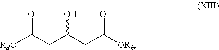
[RdO]C(CC(CC([ORb])=O)O)=O
